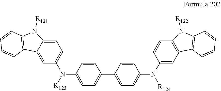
C12=CC(N([R123])C3=CC=C(C4=CC=C(N(C5=CC6=C(C=C5)N([R122])C5=C6C=CC=C5)[R124])C=C4)C=C3)=CC=C1N([R121])C1=C2C=CC=C1
